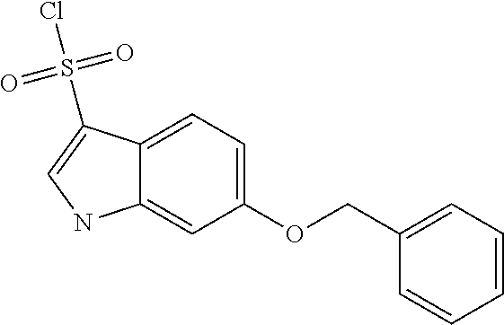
C1=CC=C(COC2=CC=C3C(=C2)NC=C3S(Cl)(=O)=O)C=C1
